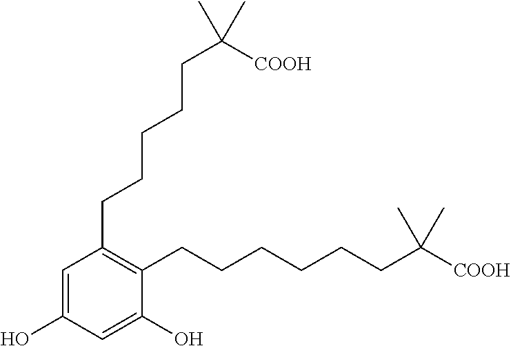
C1=C(O)C=C(O)C(CCCCCCC([COOH])(C)C)=C1CCCCCC([COOH])(C)C
